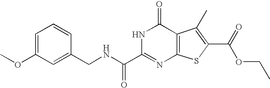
C1(CNC(C2=NC3=C(C(=O)N2)C(C)=C(C(OCC)=O)S3)=O)=CC(OC)=CC=C1
